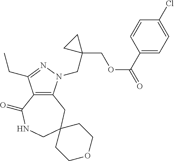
C12=C(CC3(CNC1=O)CCOCC3)N(CC1(COC(C3=CC=C(Cl)C=C3)=O)CC1)N=C2CC
